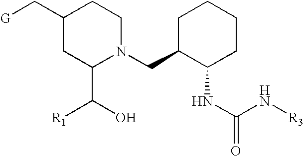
[G]CC1CC(C(O)[R1])N(CC2C(NC(N[R3])=O)CCCC2)CC1
